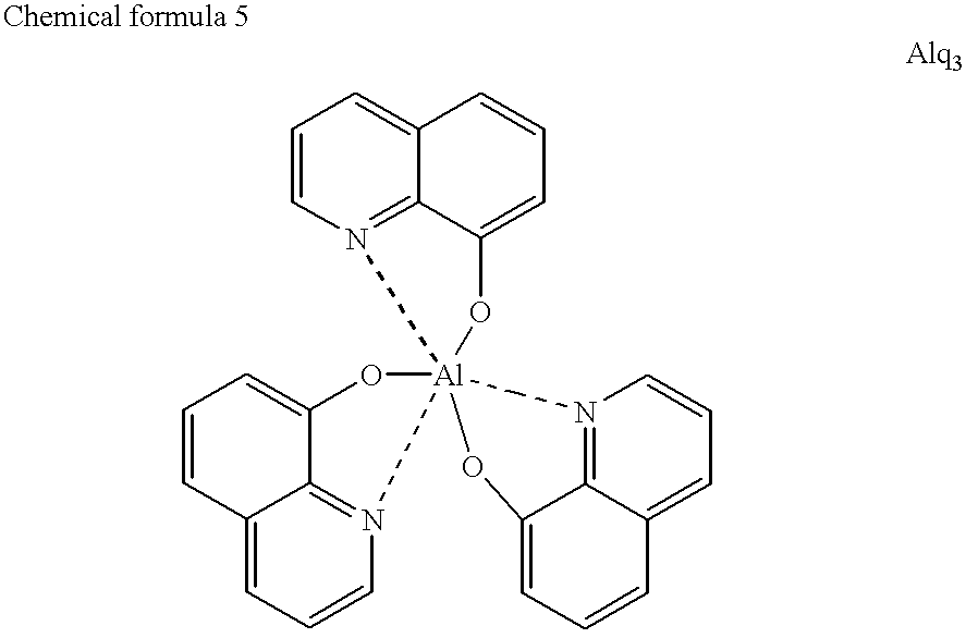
C1=CN2=C3C(=C1)C=CC=C3O[Al]213(N2=C4C(=CC=C2)C=CC=C4O1)OC1=CC=CC2=CC=CN(=C21)C3
